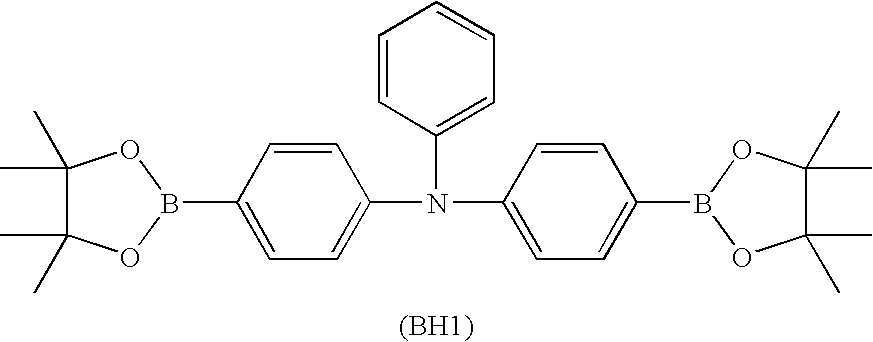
C1=CC(N(C2=CC=C(B3OC(C)(C)C(C)(C)O3)C=C2)C2=CC=C(B3OC(C)(C)C(C)(C)O3)C=C2)=CC=C1.[(BH1)]
